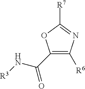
C1(C(N[R3])=O)=C([R6])N=C([R7])O1
